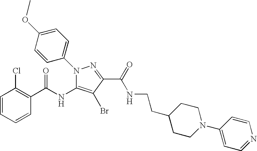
C1=CC=CC(C(NC2=C(Br)C(C(=O)NCCC3CCN(C4=CC=NC=C4)CC3)=NN2C2=CC=C(OC)C=C2)=O)=C1Cl
